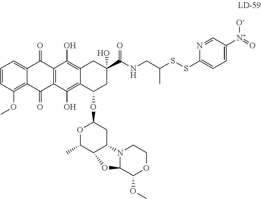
C1=CC(OC)=C2C(=C1)C(=O)C1=C(C2=O)C(O)=C2C(=C1O)CC(O)(C(=O)NCC(SSC1=CC=C([N+](=O)[O-])C=N1)C)CC2OC1OC(C)C2C(C1)N1C(C(OC)OCC1)O2
